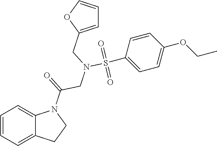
C1=CC=C2C(=C1)N(C(=O)CN(S(C1=CC=C(OCC)C=C1)(=O)=O)CC1=CC=CO1)CC2
